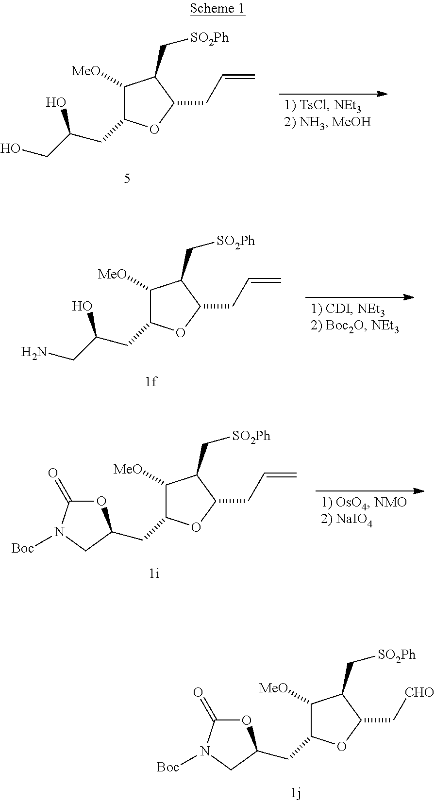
C(C1C([MeO])C(C[SO2Ph])C(C[CHO])O1)C1OC(=O)N([Boc])C1.OCC(CC1C([MeO])C(C[SO2Ph])C(CC=C)O1)O.NCC(CC1C([MeO])C(C[SO2Ph])C(CC=C)O1)O.C(C1C([MeO])C(C[SO2Ph])C(CC=C)O1)C1OC(=O)N([Boc])C1
